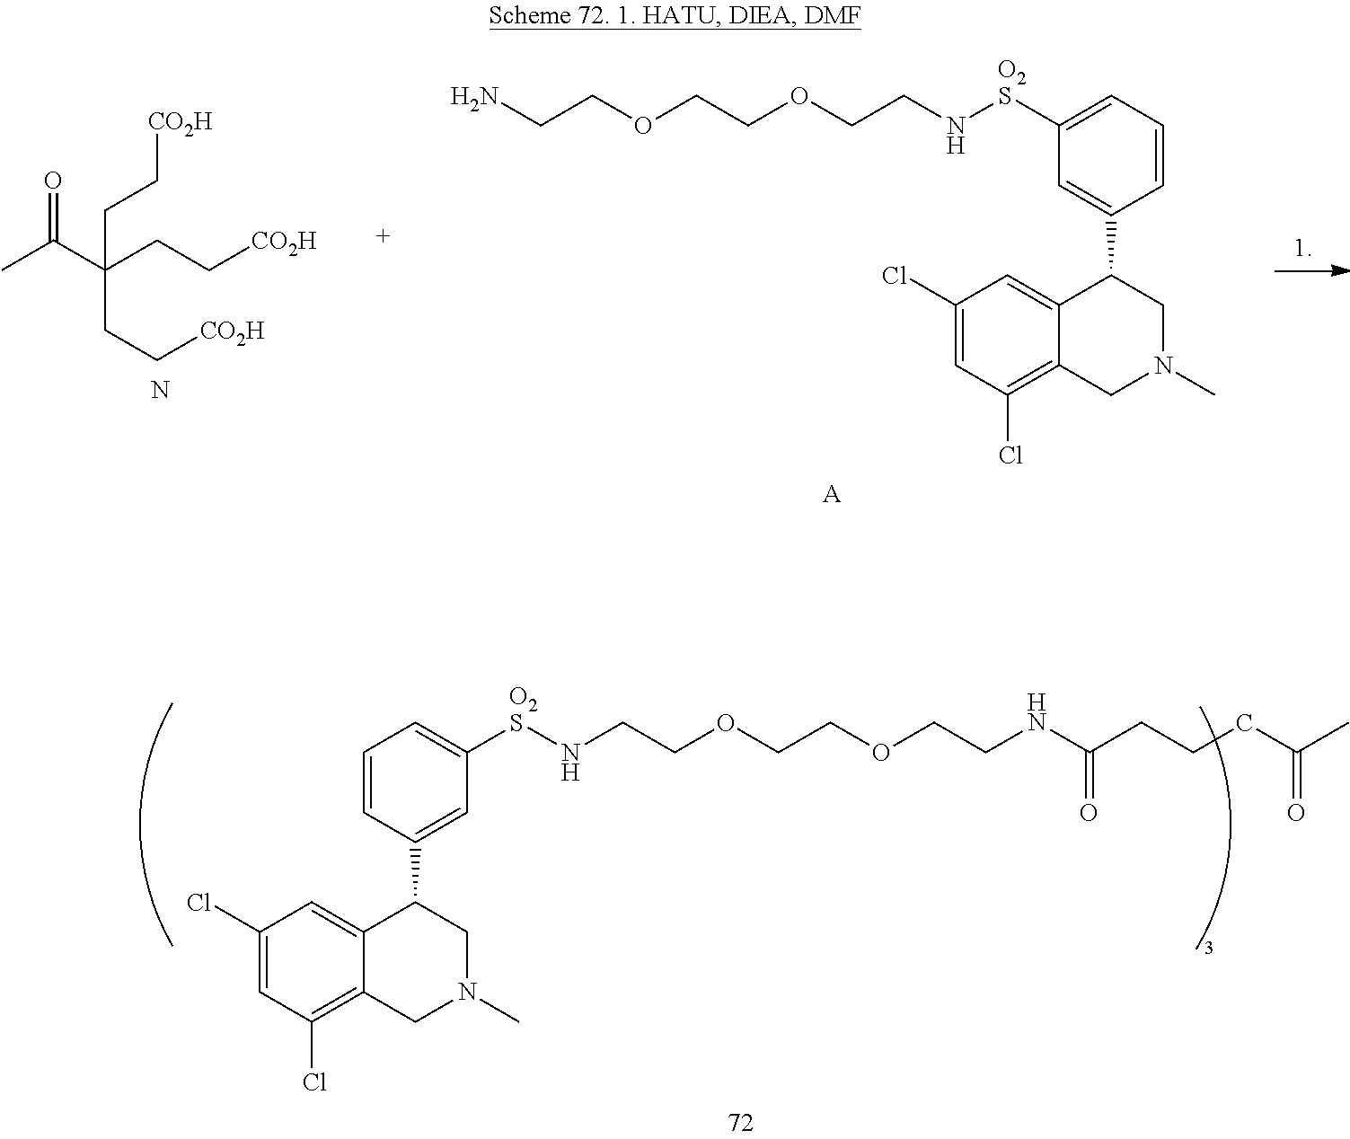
NCCOCCOCCN[O2S]C1=CC=CC(C2C3=CC(Cl)=CC(Cl)=C3CN(C)C2)=C1.[A].O=C(C(CC[CO2H])(CC[CO2H])CC[CO2H])C.N.N(CCOCCOCCN[O2S]C1=CC=CC(C2CN(C)CC3=C(Cl)C=C(Cl)C=C23)=C1)C(CCCC(C)=O)=O
